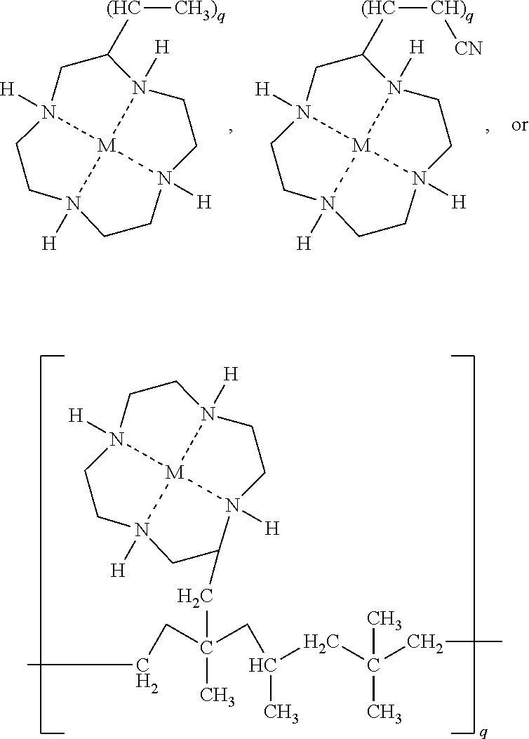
N12([H])CCN3([H])CC([(HC][CH3)q])N4([H])[M]13N([H])(CC4)CC2.N12([H])CCN3([H])CC([(HC][CH)q][CN])N4([H])[M]13N([H])(CC4)CC2.N12([H])CCN3([H])CCN4([H])[M]13N([H])(CC4)C(CC(CCC)(CC(C)CC(CC)(C)C)C)C2
